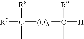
[R7]C([(O)q]C([H])([R9])C)([R8])C
